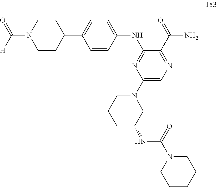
C1=CC(NC2=NC(N3CCCC(NC(N4CCCCC4)=O)C3)=CN=C2C(N)=O)=CC=C1C1CCN(C(=O)[H])CC1
